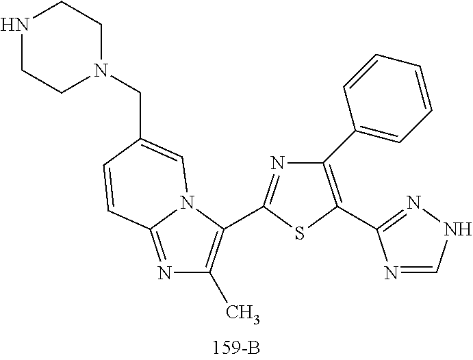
N1=C(C2=C(C)N=C3N2C=C(CN2CCNCC2)C=C3)SC(C2=NNC=N2)=C1C1=CC=CC=C1
